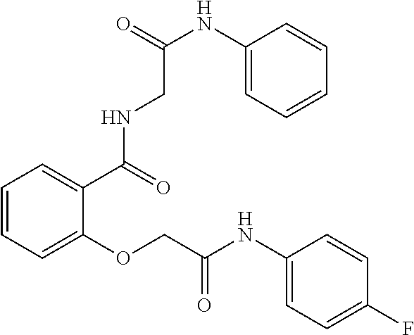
C1=CC=C(OCC(NC2=CC=C(F)C=C2)=O)C(C(NCC(NC2=CC=CC=C2)=O)=O)=C1
